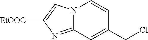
C12=NC([EtOOC])=CN1C=CC(CCl)=C2
